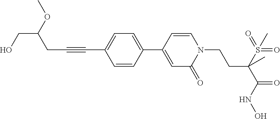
C1=CC(C2=CC=C(C#CCC(CO)OC)C=C2)=CC(=O)N1CCC(S(=O)(=O)C)(C(=O)NO)C
